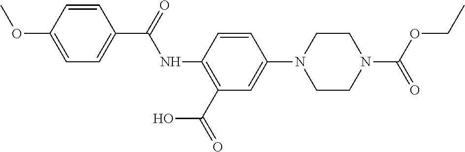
O(C(=O)N1CCN(C2=CC(C(=O)O)=C(NC(C3=CC=C(OC)C=C3)=O)C=C2)CC1)CC
